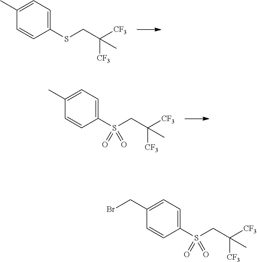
C([CF3])(CSC1=CC=C(C)C=C1)([CF3])C.C([CF3])(CS(C1=CC=C(C)C=C1)(=O)=O)([CF3])C.C([CF3])(CS(C1=CC=C(CBr)C=C1)(=O)=O)([CF3])C
